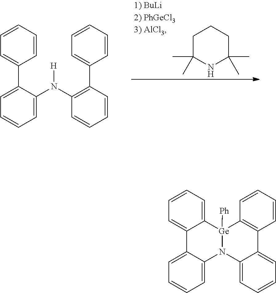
C1=C(C2=CC=CC=C2)C(N(C2=C(C3=CC=CC=C3)C=CC=C2)[H])=CC=C1.C1C(C)(C)NC(C)(C)CC1.C1=C2C(=CC=C1)N1C3=CC=CC=C3C3=C([Ge]1([Ph])C1=CC=CC=C21)C=CC=C3
